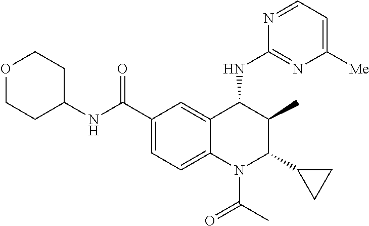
C12=CC(C(NC3CCOCC3)=O)=CC=C1N(C(C)=O)C(C1CC1)C(C)C2NC1=NC([Me])=CC=N1
